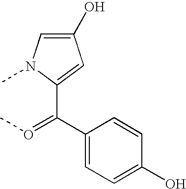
C1(O)=CN(C)C(C(C2=CC=C(O)C=C2)=OC)=C1
